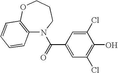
C12=C(OCCCN1C(=O)C1=CC(Cl)=C(O)C(Cl)=C1)C=CC=C2
